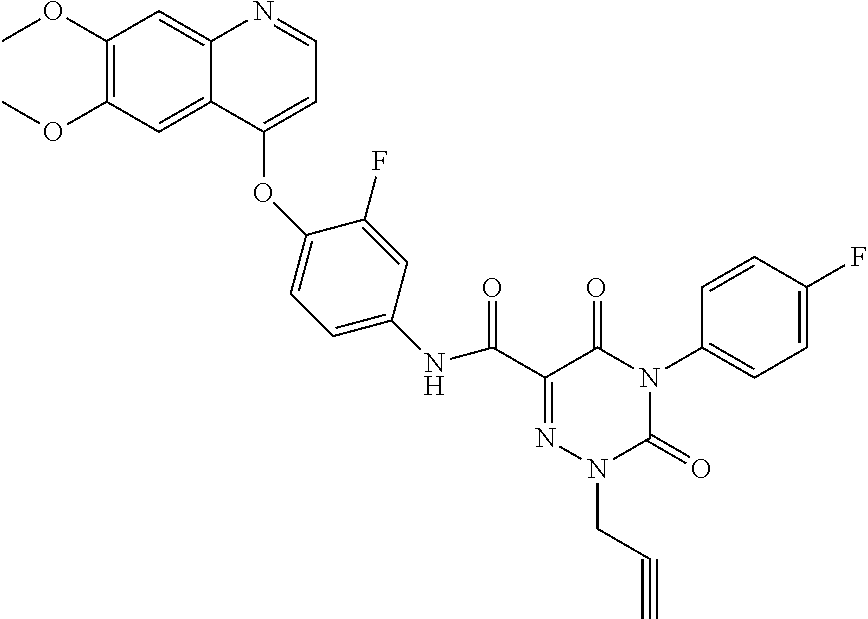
C1(OC)=C(OC)C=C2C(=C1)N=CC=C2OC1=CC=C(NC(C2=NN(CC#C)C(=O)N(C3=CC=C(F)C=C3)C2=O)=O)C=C1F
